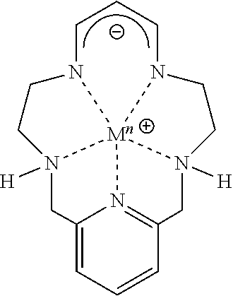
N12([H])CCN3[Mn]145N([H])(CCN4CCC3)CC1=N5C(=CC=C1)C2
